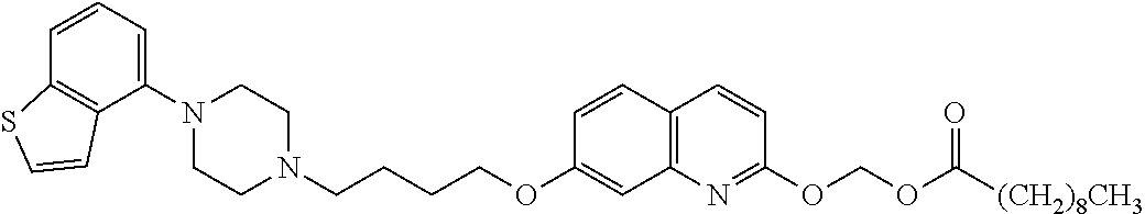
C1N(C2=CC=CC3=C2C=CS3)CCN(CCCCOC2=CC3=C(C=C2)C=CC(OCOC(=O)[(CH2)8CH3])=N3)C1
